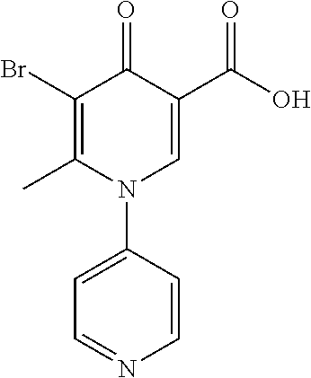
C1(Br)=C(C)N(C2=CC=NC=C2)C=C(C(O)=O)C1=O
